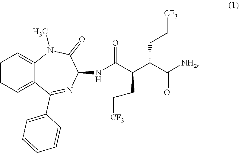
C1=CC=C2C(=C1)C(C1=CC=CC=C1)=NC(NC(C(C(C([NH2])=O)CC[CF3])CC[CF3])=O)C(=O)N2C
